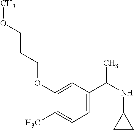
C1(OCCCOC)=CC(C(NC2CC2)C)=CC=C1C
